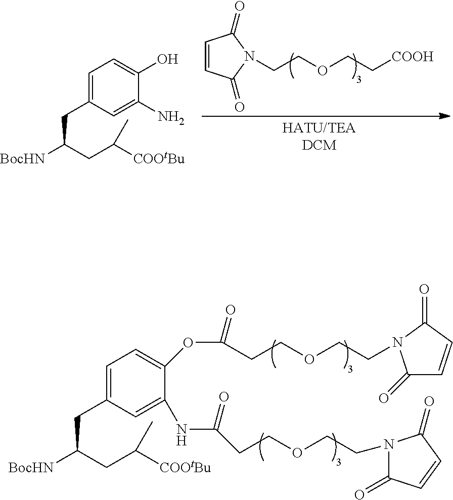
C1=C(CC([BocHN])CC([COOtBu])C)C=C(N)C(O)=C1.C1=CC(=O)N(CCOCC[COOH])C1=O.C1=C(CC([BocHN])CC([COOtBu])C)C=C(NC(CCOCCN2C(=O)C=CC2=O)=O)C(OC(=O)CCOCCN2C(=O)C=CC2=O)=C1
